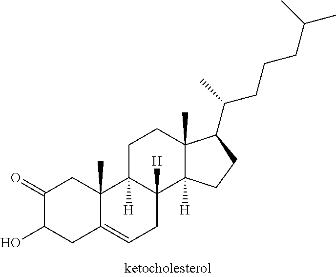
C1(=O)C(O)CC2=CCC3([H])C([H])(C2(C)C1)CCC1(C)C3([H])CCC1C(C)CCCC(C)C
